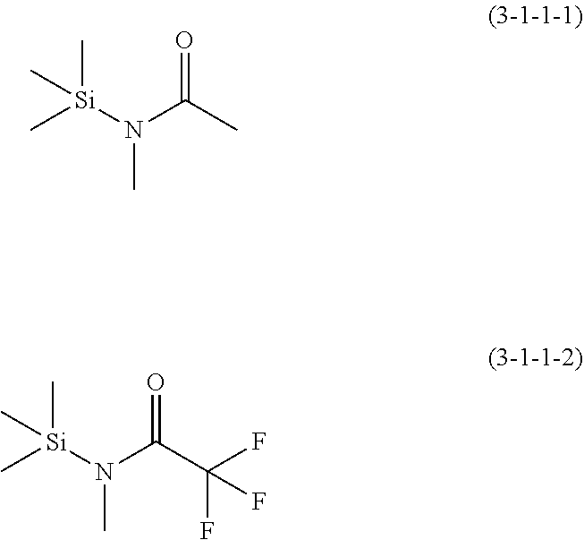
[Si](C)(N(C(C)=O)C)(C)C.[Si](C)(N(C(C(F)(F)F)=O)C)(C)C
